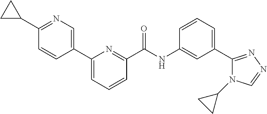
C1(C2=CN=C(C3CC3)C=C2)=CC=CC(C(NC2=CC(C3=NN=CN3C3CC3)=CC=C2)=O)=N1
